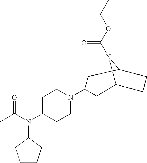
C12N(C(OCC)=O)C(CC1)CC(N1CCC(N(C(C)=O)C3CCCC3)CC1)C2
